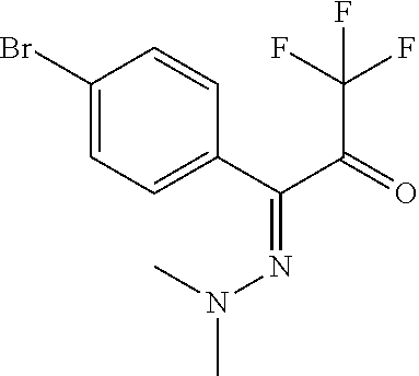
C1(Br)=CC=C(C(=NN(C)C)C(=O)C(F)(F)F)C=C1
